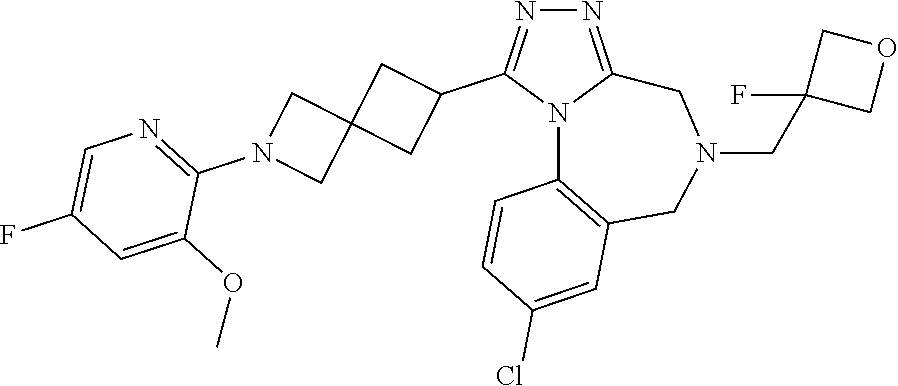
N1=C2N(C(C3CC4(C3)CN(C3=NC=C(F)C=C3OC)C4)=N1)C1=C(CN(CC3(F)COC3)C2)C=C(Cl)C=C1
